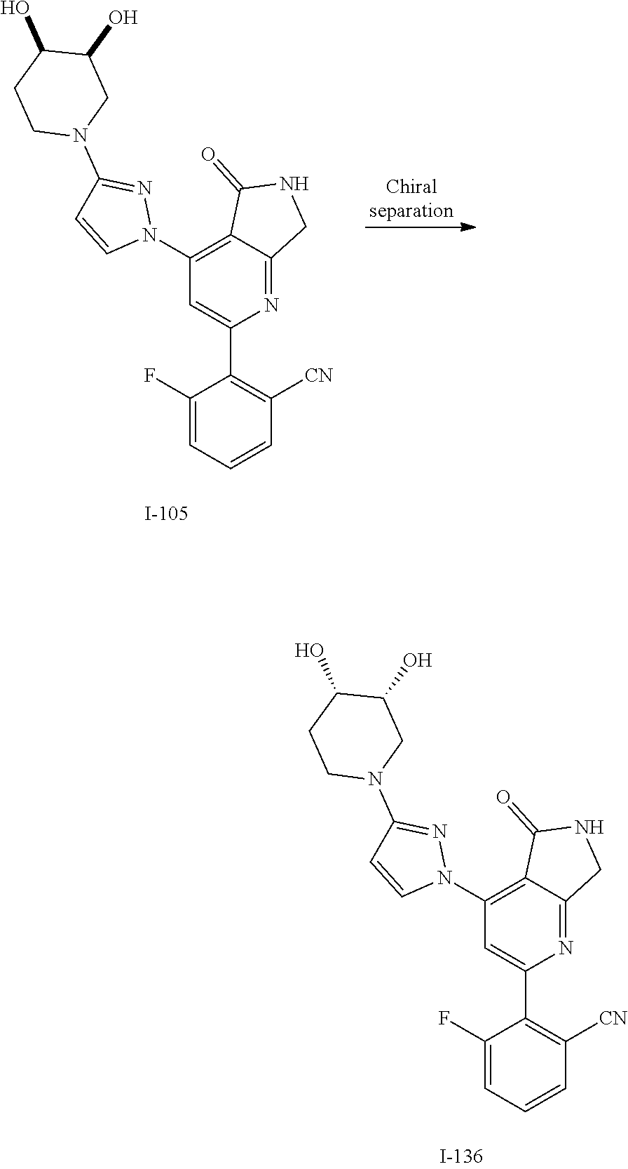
C1(C2=CC(N3N=C(N4CC(O)C(O)CC4)C=C3)=C3C(=N2)CNC3=O)=C([CN])C=CC=C1F.C1(C2=CC(N3N=C(N4CC(O)C(O)CC4)C=C3)=C3C(=N2)CNC3=O)=C([CN])C=CC=C1F
